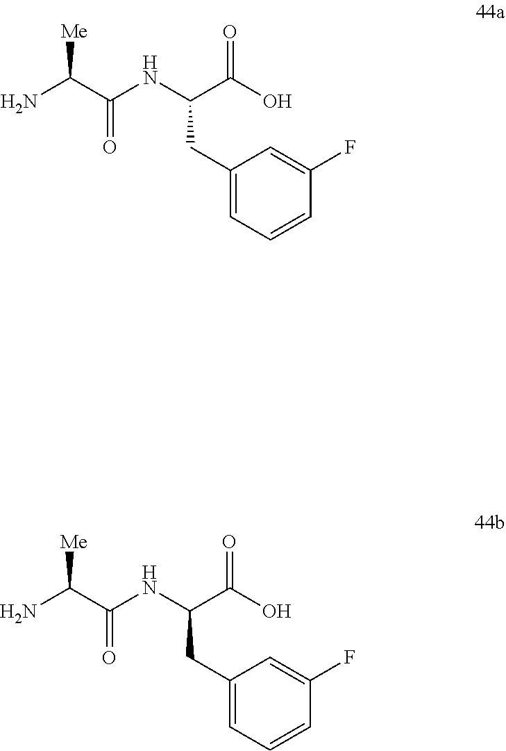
C(C(=O)NC(CC1=CC=CC(F)=C1)C(=O)O)(N)[Me].C(C(=O)NC(CC1=CC=CC(F)=C1)C(=O)O)(N)[Me]
